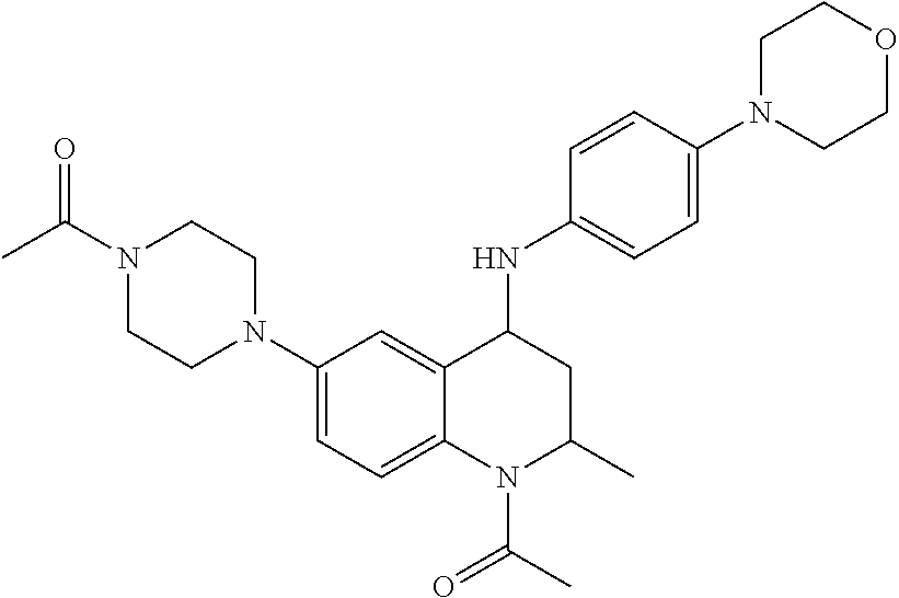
C1(N2CCN(C(C)=O)CC2)=CC=C2C(=C1)C(NC1=CC=C(N3CCOCC3)C=C1)CC(C)N2C(C)=O
